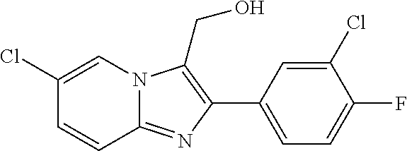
C1(C2=C(CO)N3C(=N2)C=CC(Cl)=C3)=CC=C(F)C(Cl)=C1
